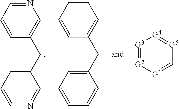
C1=CC=NC=C1CC1=CC=CN=C1.C1=CC=CC=C1CC1=CC=CC=C1.[G3]1=[G2][G1]=C[G5]=[G4]1
